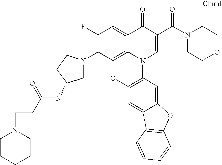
C1(F)=C(N2CC(NC(CCN3CCCCC3)=O)CC2)C2=C3C(=C1)C(=O)C(C(N1CCOCC1)=O)=CN3C1=C(O2)C=C2C(=C1)OC1=C2C=CC=C1
